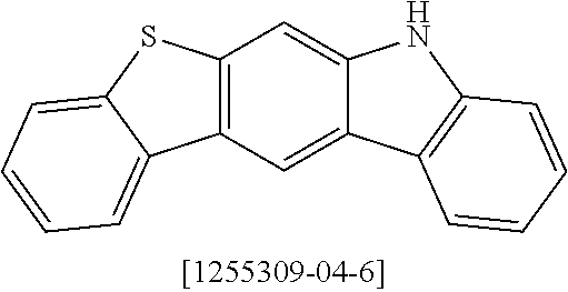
C12=C(C=C3C(=C1)NC1=C3C=CC=C1)C1=CC=CC=C1S2
